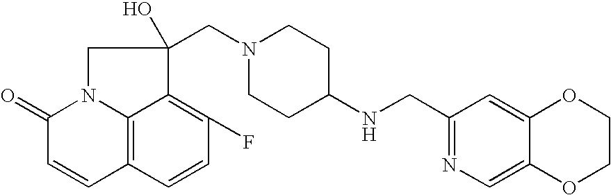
C12=C3C=CC(F)=C1C(CN1CCC(NCC4=NC=C5C(=C4)OCCO5)CC1)(O)CN2C(=O)C=C3
